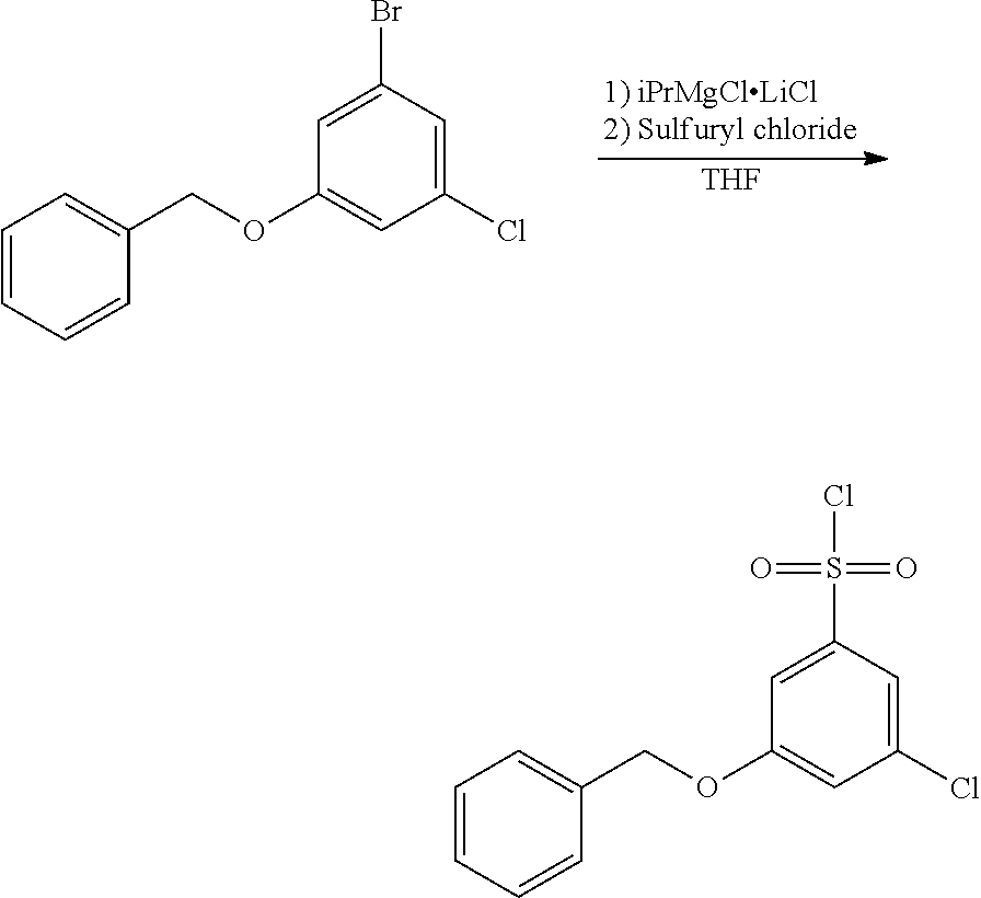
[THF].C1=C(Br)C=C(Cl)C=C1OCC1=CC=CC=C1.C1=C(S(=O)(=O)Cl)C=C(Cl)C=C1OCC1=CC=CC=C1
